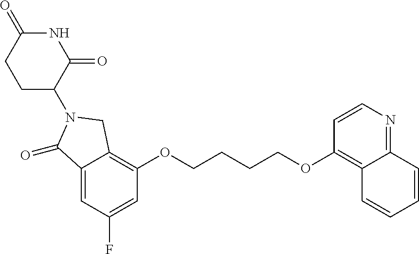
C12=CC(F)=CC(OCCCCOC3=C4C(=NC=C3)C=CC=C4)=C1CN(C1CCC(=O)NC1=O)C2=O
